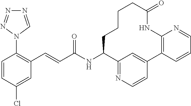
C1=CC(Cl)=CC(C=CC(NC2C3=NC=CC(=C3)C3=C(N=CC=C3)NC(=O)CCCC2)=O)=C1N1C=NN=N1
